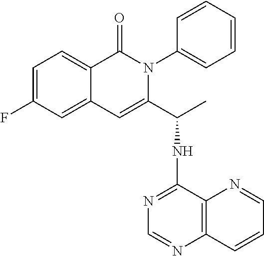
C12=CC(F)=CC=C1C(=O)N(C1=CC=CC=C1)C(C(NC1=NC=NC3=C1N=CC=C3)C)=C2
